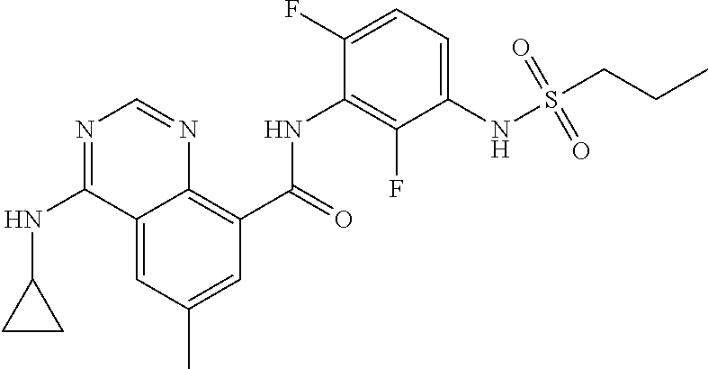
O=C(NC1=C(F)C(NS(CCC)(=O)=O)=CC=C1F)C1=C2C(=CC(C)=C1)C(NC1CC1)=NC=N2
